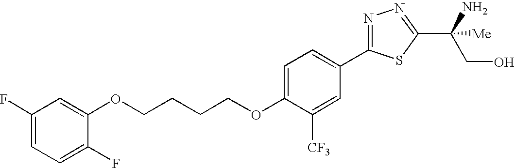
C(CCCOC1=CC=C(C2=NN=C(C(CO)([Me])N)S2)C=C1[CF3])OC1=CC(F)=CC=C1F
